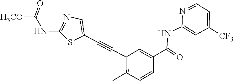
N1=CC=C([CF3])C=C1NC(C1=CC(C#CC2=CN=C(NC([H3CO])=O)S2)=C(C)C=C1)=O
